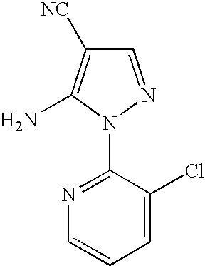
C1=NN(C2=NC=CC=C2Cl)C(N)=C1[NC]
